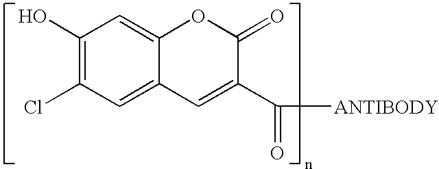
C1(O)=C(Cl)C=C2C(=C1)OC(=O)C(C([ANTIBODY])=O)=C2
